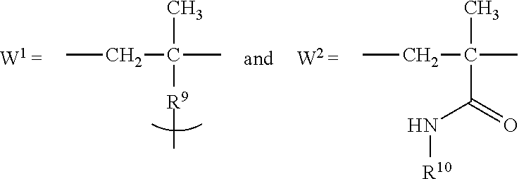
CCC(C)(C)[R9]C.CCC(C)(C)C(=O)N[R10]
